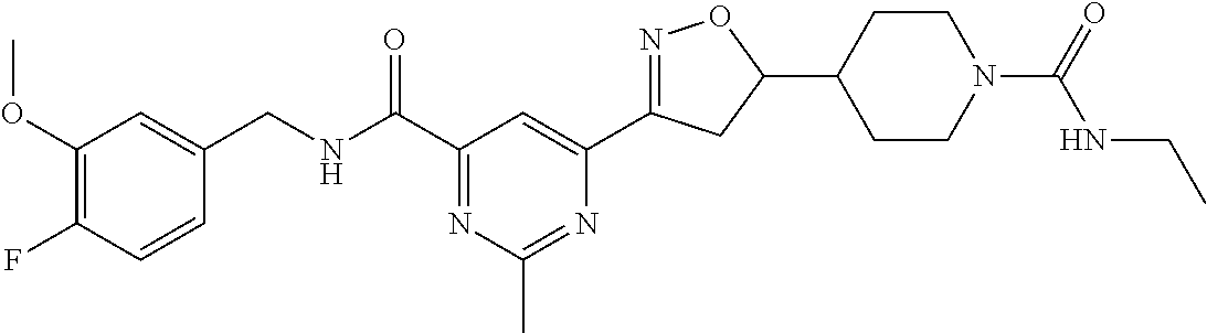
C1(OC)=C(F)C=CC(CNC(C2=NC(C)=NC(C3=NOC(C4CCN(C(NCC)=O)CC4)C3)=C2)=O)=C1
